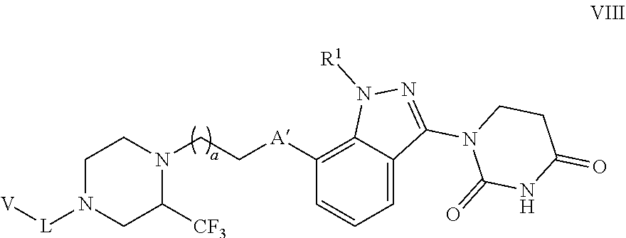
C1CC(=O)NC(=O)N1C1=NN([R1])C2=C([A]CCN3C([CF3])CN([L][V])CC3)C=CC=C21
